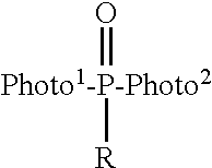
[Photo1-P-Photo2](=O)[R]
